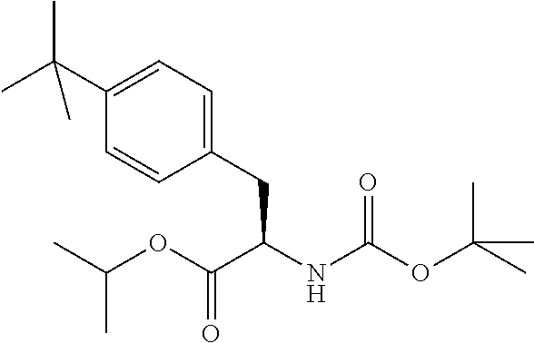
C1(CC(NC(OC(C)(C)C)=O)C(OC(C)C)=O)=CC=C(C(C)(C)C)C=C1
